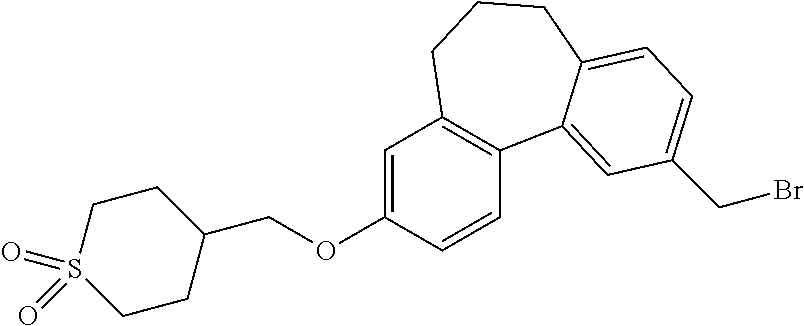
C1=C(OCC2CCS(=O)(=O)CC2)C=CC2=C1CCCC1=CC=C(CBr)C=C21
